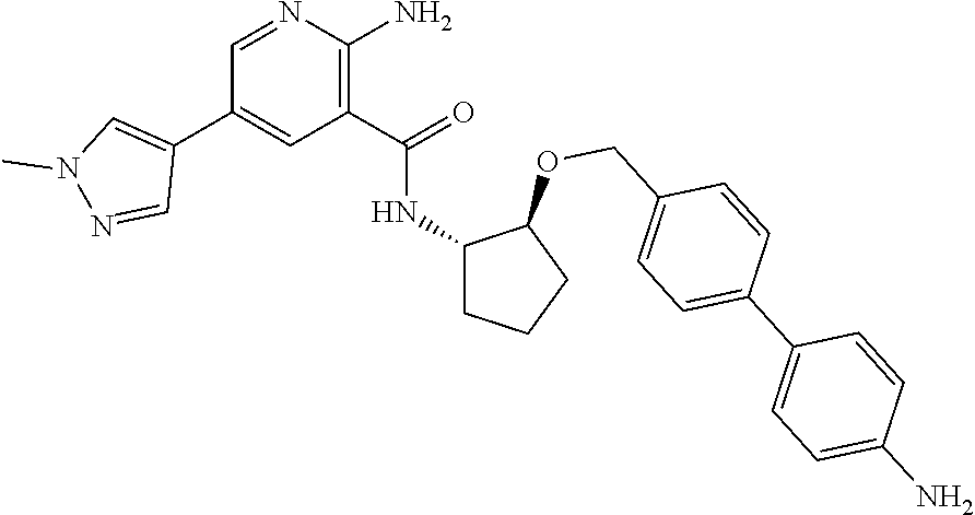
C1=NC(N)=C(C(=O)NC2CCCC2OCC2=CC=C(C3=CC=C(N)C=C3)C=C2)C=C1C1=CN(C)N=C1
